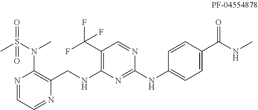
N1=CC=NC(CNC2=C(C(F)(F)F)C=NC(NC3=CC=C(C(NC)=O)C=C3)=N2)=C1N(S(C)(=O)=O)C
